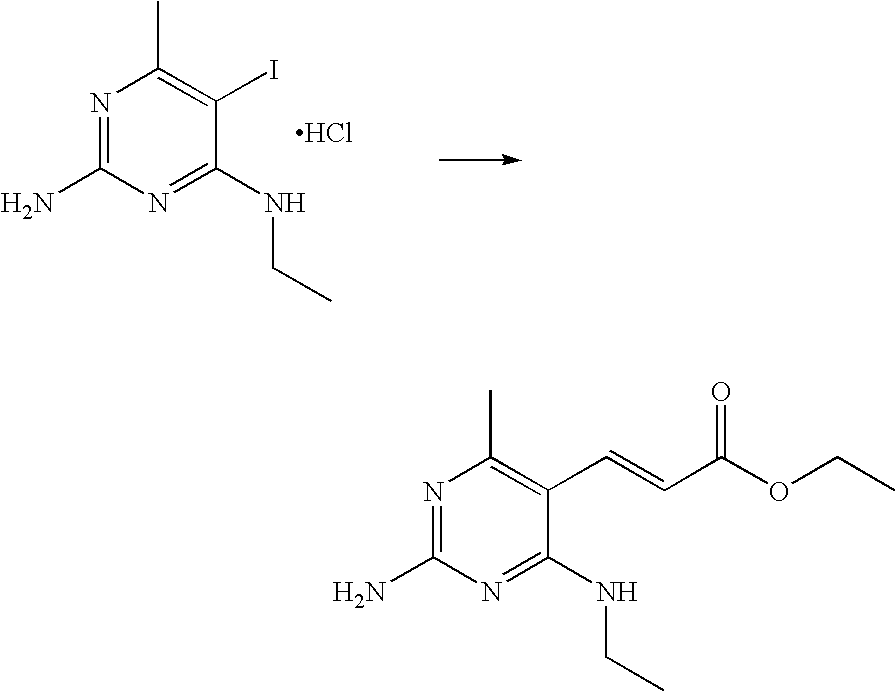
N1=C(N)N=C(NCC)C(C=CC(OCC)=O)=C1C.N1=C(N)N=C(NCC)C(I)=C1C.Cl
